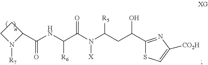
C([R6])(NC(C1CCN1[R7])=O)C(N(C(CC(C1=NC([CO2H])=CS1)O)[R5])[X])=O
